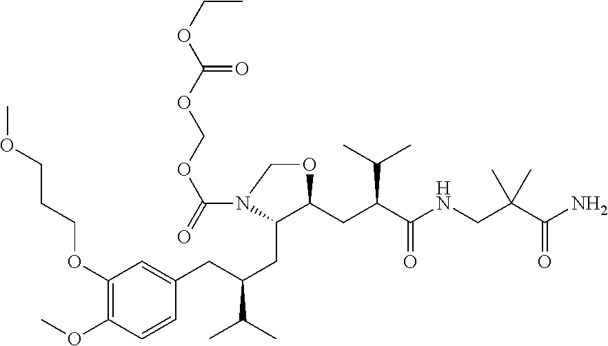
C1(OCCCOC)=C(OC)C=CC(CC(CC2C(CC(C(NCC(C(N)=O)(C)C)=O)C(C)C)OCN2C(=O)OCOC(OCC)=O)C(C)C)=C1
